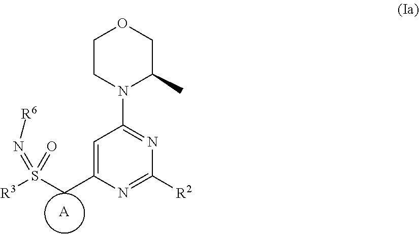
[A].C1=C(CS([R3])(=N[R6])=O)N=C([R2])N=C1N1C(C)COCC1
